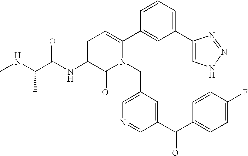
C1=C(NC(C(NC)C)=O)C(=O)N(CC2=CN=CC(C(C3=CC=C(F)C=C3)=O)=C2)C(C2=CC(C3=CNN=N3)=CC=C2)=C1
